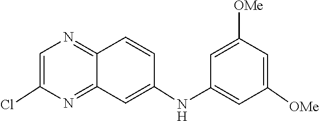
C12=NC(Cl)=CN=C1C=CC(NC1=CC([OMe])=CC([OMe])=C1)=C2
